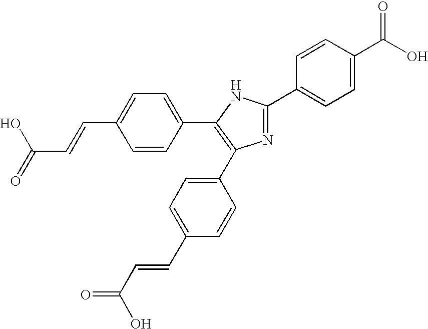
OC(=O)C=CC1=CC=C(C2=C(C3=CC=C(C=CC(=O)O)C=C3)N=C(C3=CC=C(C(O)=O)C=C3)N2)C=C1
